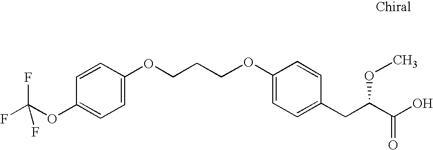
O(CCCOC1=CC=C(OC(F)(F)F)C=C1)C1=CC=C(CC(C(O)=O)OC)C=C1
